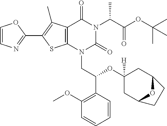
C1=CN=C(C2=C(C)C3=C(S2)N(CC(C2=C(OC)C=CC=C2)OC2([H])CC4OC(C2)CC4)C(=O)N(C(C(OC(C)(C)C)=O)C)C3=O)O1
